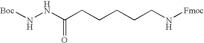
C(CCCCCN[Fmoc])(NN[Boc])=O
